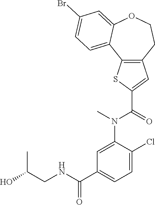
C12=C(CCOC3=CC(Br)=CC=C13)C=C(C(=O)N(C)C1=CC(C(NCC(O)C)=O)=CC=C1Cl)S2
